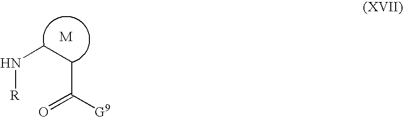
N(CCC(=O)[G9])[R]
